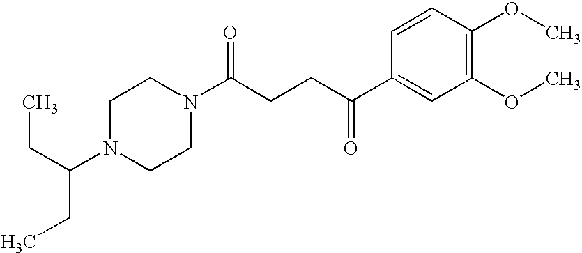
C(CCC(C1=CC(OC)=C(OC)C=C1)=O)(=O)N1CCN(C(CC)CC)CC1
